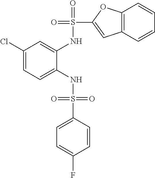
C1(Cl)=CC=C(NS(=O)(=O)C2=CC=C(F)C=C2)C(NS(=O)(C2=CC3=C(O2)C=CC=C3)=O)=C1
